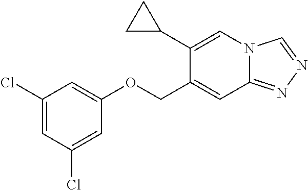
C1(Cl)=CC(Cl)=CC(OCC2=CC3=NN=CN3C=C2C2CC2)=C1
